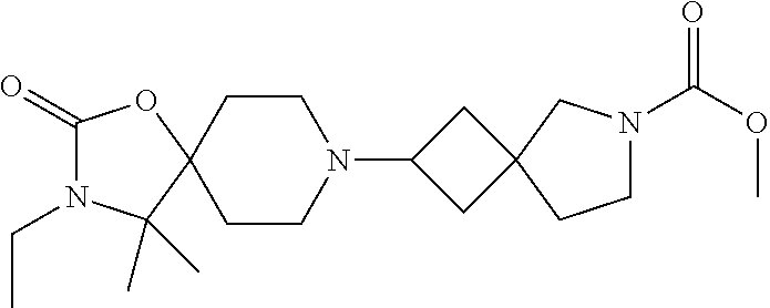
C1(=O)N(CC)C(C)(C)C2(O1)CCN(C1CC3(C1)CN(C(OC)=O)CC3)CC2
